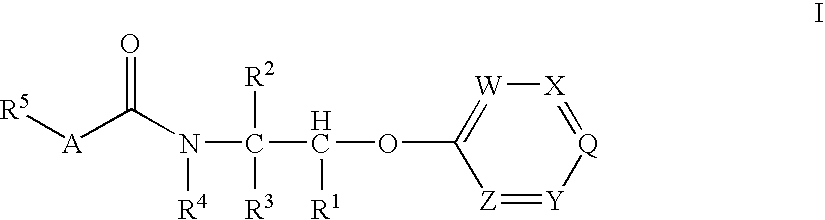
[R5][A]C(N(C(C(OC1=[W][X]=[Q][Y]=[Z]1)[R1])([R3])[R2])[R4])=O
